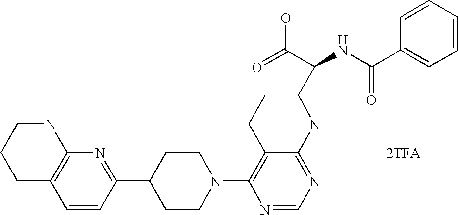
[2TFA].C1=CC(C2CCN(C3=C(CC)C(NCC(NC(C4=CC=CC=C4)=O)C(=O)O)=NC=N3)CC2)=NC2=C1CCCN2
